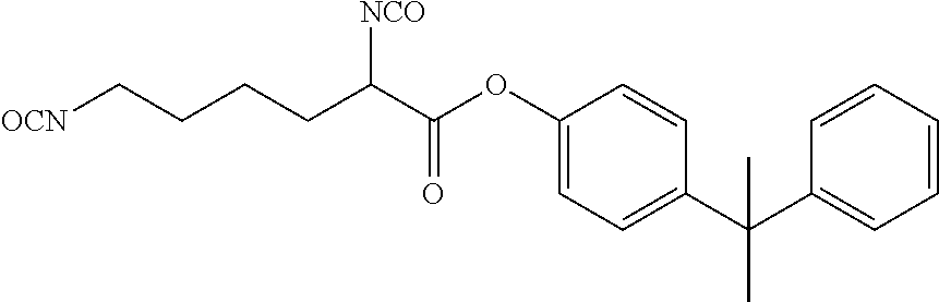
C(CCC(C(OC1=CC=C(C(C2=CC=CC=C2)(C)C)C=C1)=O)[NCO])C[OCN]
